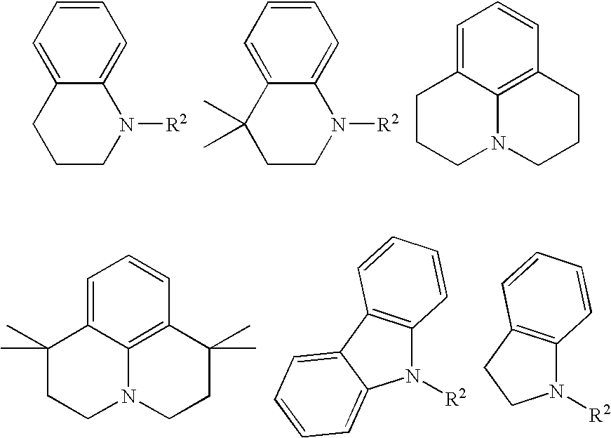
C1CN([R2])C2=CC=CC=C2C1.C1CN([R2])C2=CC=CC=C2C1(C)C.C1=C2C3=C(C=C1)CCCN3CCC2.C1=C2C3=C(C=C1)C(C)(C)CCN3CCC2(C)C.N1([R2])C2=C(C3=CC=CC=C13)C=CC=C2.N1([R2])C2=C(CC1)C=CC=C2
